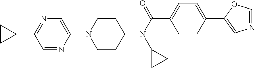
C1CC(N(C(C2=CC=C(C3=CN=CO3)C=C2)=O)C2CC2)CCN1C1=CN=C(C2CC2)C=N1
